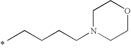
C(CCCN1CCOCC1)C
